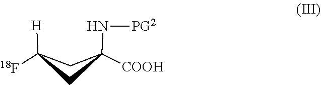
C1([H])([18F])CC(N[PG2])([COOH])C1
